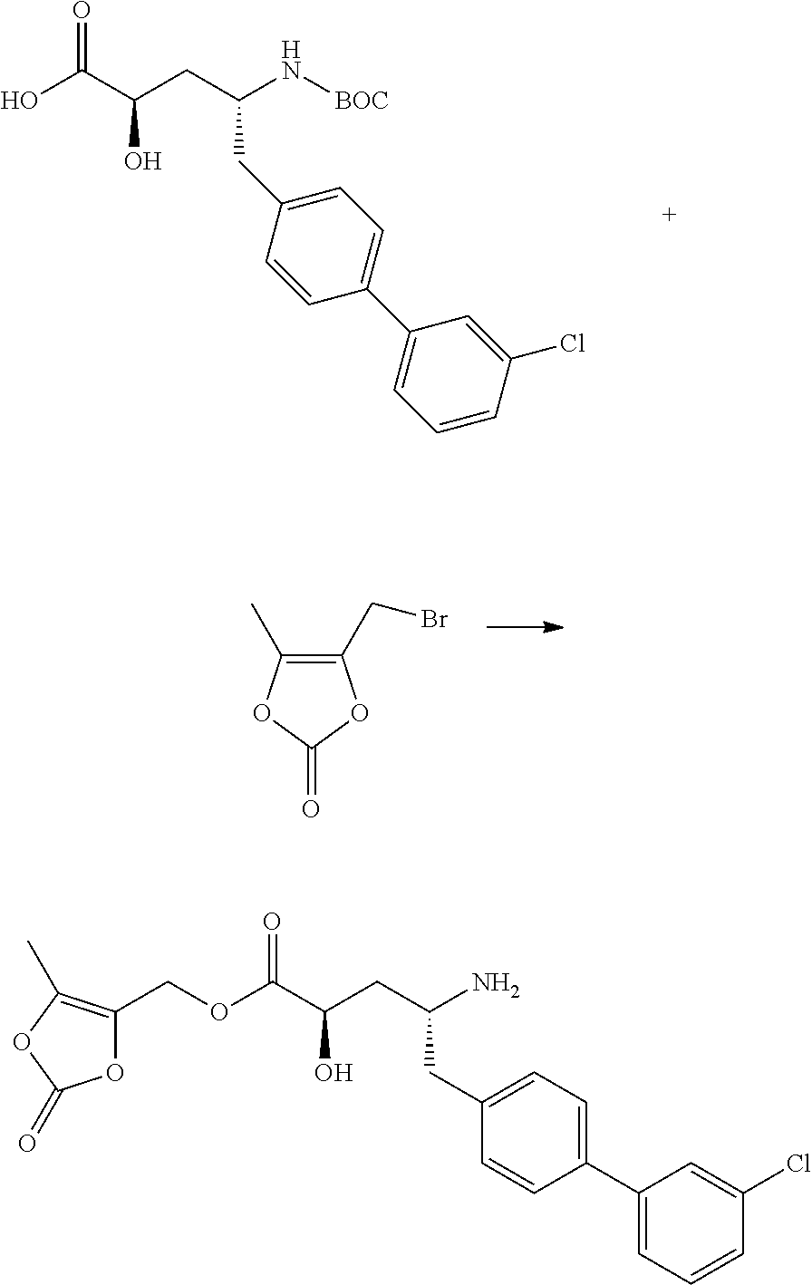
O=C(C(O)CC(N[BOC])CC1=CC=C(C2=CC=CC(Cl)=C2)C=C1)O.C1(CBr)=C(C)OC(=O)O1.C1(C2=CC=CC(Cl)=C2)=CC=C(CC(CC(O)C(OCC2=C(C)OC(=O)O2)=O)N)C=C1
